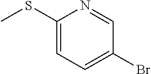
C1(SC)=CC=C(Br)C=N1
